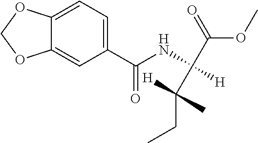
C1(C(NC(C(OC)=O)([H])C(CC)(C)[H])=O)=CC=C2C(=C1)OCO2
